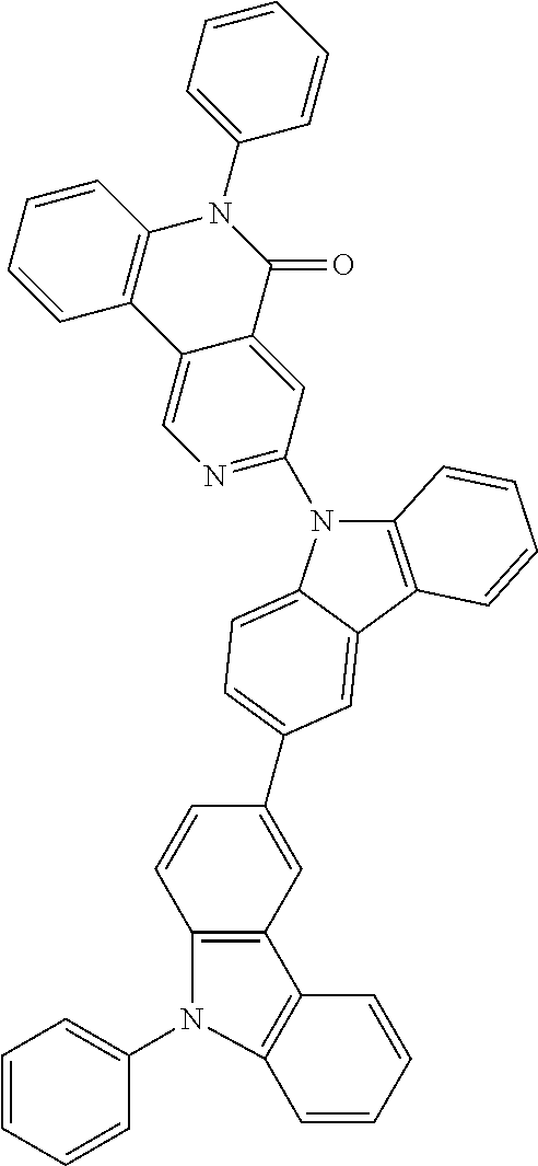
C12=C(C3=CC(C4=CC5=C(C=C4)N(C4=CC=CC=C4)C4=C5C=CC=C4)=CC=C3N1C1=NC=C3C(=C1)C(=O)N(C1=CC=CC=C1)C1=C3C=CC=C1)C=CC=C2
